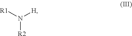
[R1]N([H])[R2]
